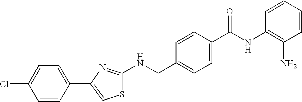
N(CC1=CC=C(C(NC2=C(N)C=CC=C2)=O)C=C1)C1=NC(C2=CC=C(Cl)C=C2)=CS1
